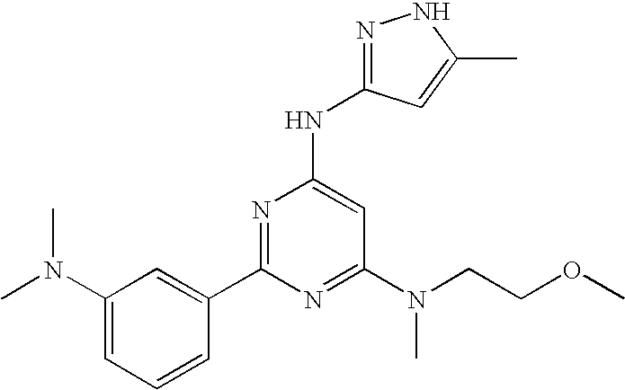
C1=C(N(C)C)C=C(C2=NC(NC3=NNC(C)=C3)=CC(N(C)CCOC)=N2)C=C1
